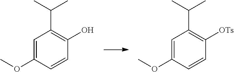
C1(OC)=CC(C(C)C)=C([OTs])C=C1.C1(OC)=CC(C(C)C)=C(O)C=C1
